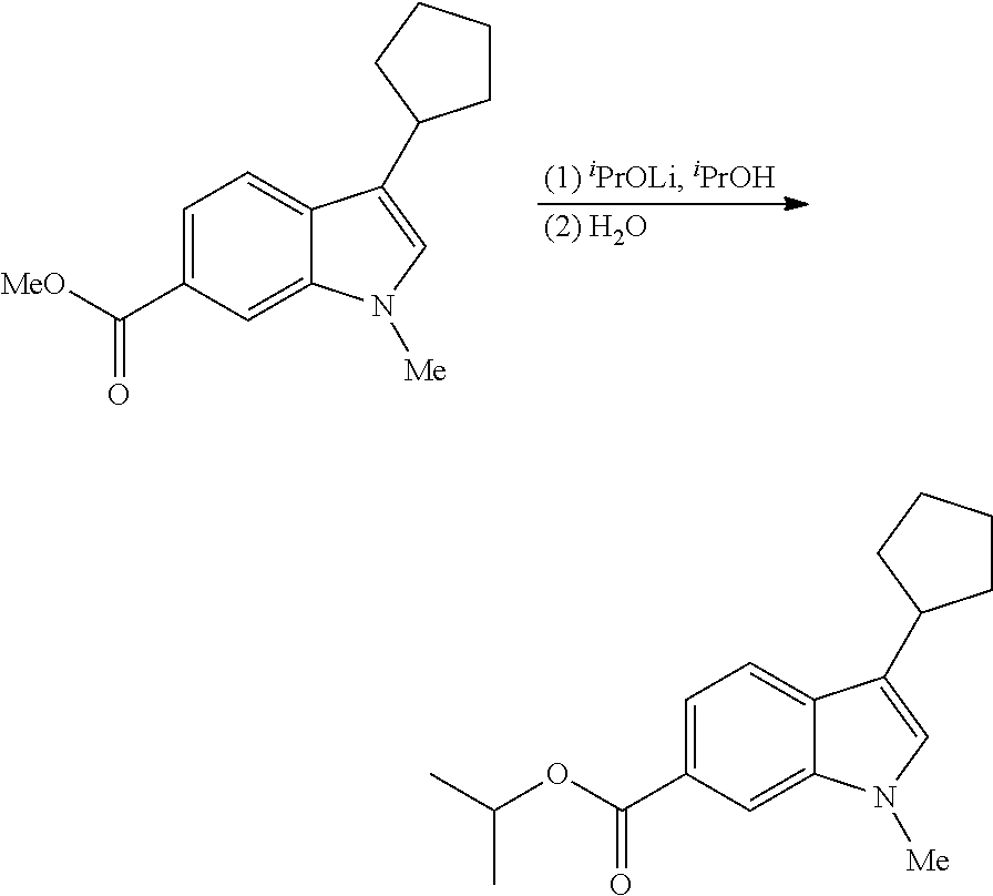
C1=C(C([MeO])=O)C=C2C(=C1)C(C1CCCC1)=CN2[Me].C1=C(C(OC(C)C)=O)C=C2C(=C1)C(C1CCCC1)=CN2[Me]
